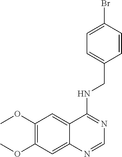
C1(OC)=C(OC)C=C2C(=C1)C(NCC1=CC=C(Br)C=C1)=NC=N2
